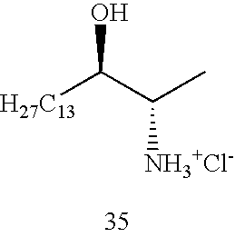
[H27C13]C(C(C)[NH3+Cl-])O
